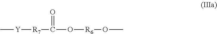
C[Y][R7]C(O[R6]OC)=O
